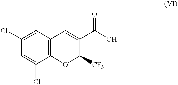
C1=C(Cl)C=C(Cl)C2=C1C=C(C(O)=O)C([CF3])O2
